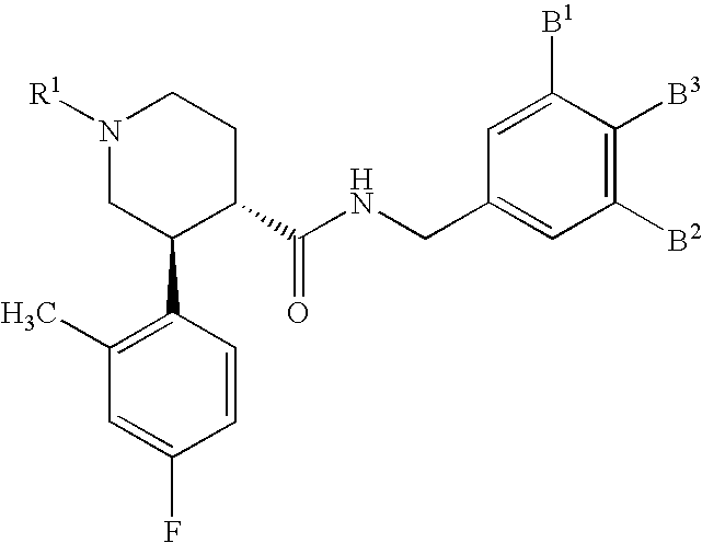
N1([R1])CC(C2=C(C)C=C(F)C=C2)C(C(NCC2=CC([B2])=C([B3])C([B1])=C2)=O)CC1
